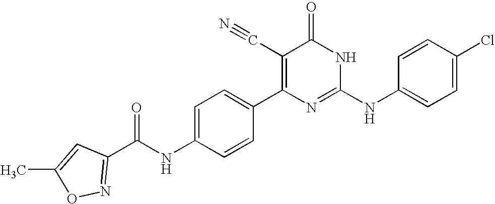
C1=CC(C2=C(C#N)C(=O)NC(NC3=CC=C(Cl)C=C3)=N2)=CC=C1NC(C1=NOC(C)=C1)=O
